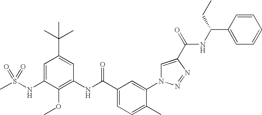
CS(NC1=CC(C(C)(C)C)=CC(NC(C2=CC=C(C)C(N3C=C(C(=O)NC(C4=CC=CC=C4)CC)N=N3)=C2)=O)=C1OC)(=O)=O
